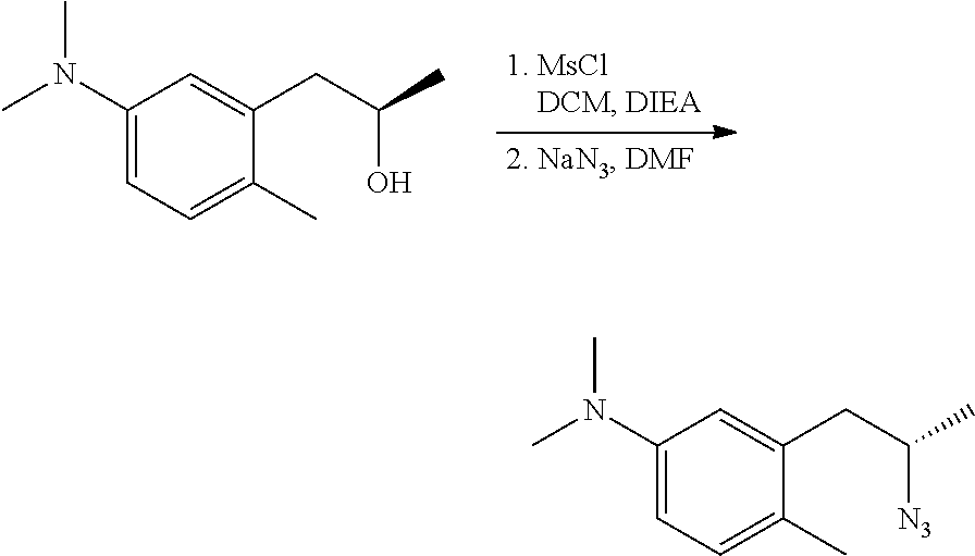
C1(N(C)C)=CC=C(C)C(CC(O)C)=C1.C1(N(C)C)=CC=C(C)C(CC([N3])C)=C1
